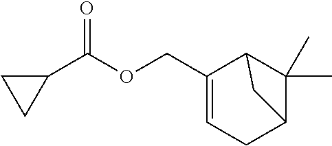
C1(COC(C2CC2)=O)=CCC2C(C)(C)C1C2
